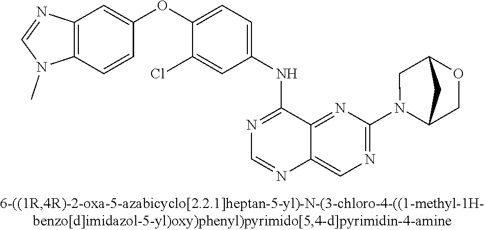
C1(OC2=CC=C(NC3=NC=NC4=CN=C(N5C6COC(C5)C6)N=C34)C=C2Cl)=CC2=C(C=C1)N(C)C=N2
